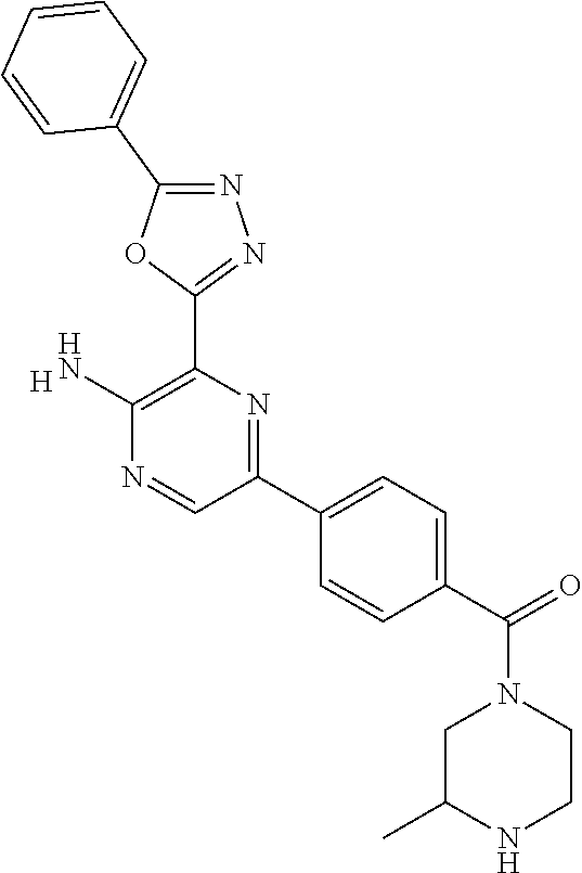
[H].C1(N)=C(C2=NN=C(C3=CC=CC=C3)O2)N=C(C2=CC=C(C(=O)N3CC(C)NCC3)C=C2)C=N1
